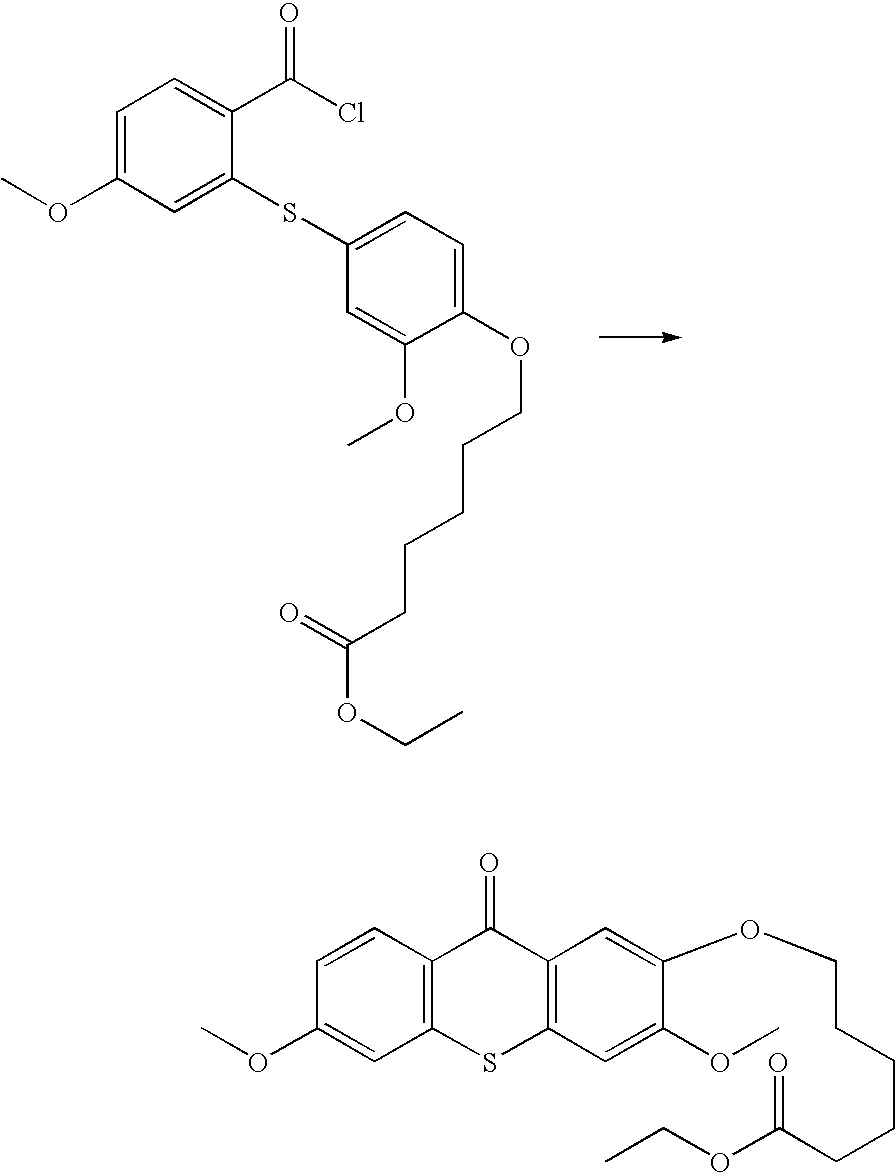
C1=C(OC)C=C(SC2=CC=C(OCCCCCC(=O)OCC)C(OC)=C2)C(C(Cl)=O)=C1.C12=C(C=CC(OC)=C1)C(=O)C1=C(S2)C=C(OC)C(OCCCCCC(OCC)=O)=C1
